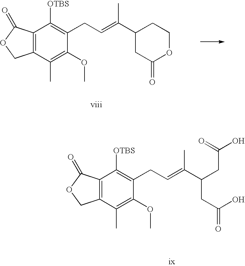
C12=C(C(C)=C(OC)C(CC=C(C3CC(=O)OCC3)C)=C1[OTBS])COC2=O.C12=C(C(C)=C(OC)C(CC=C(C(CC(O)=O)CC(O)=O)C)=C1[OTBS])COC2=O
